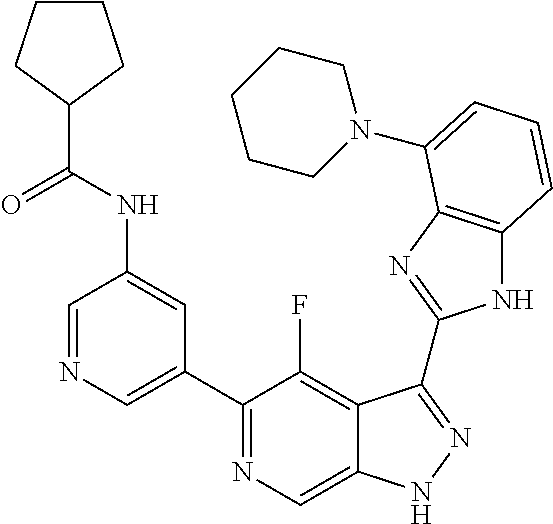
C1=NC=C(C2=NC=C3C(=C2F)C(C2=NC4=C(N2)C=CC=C4N2CCCCC2)=NN3)C=C1NC(=O)C1CCCC1
